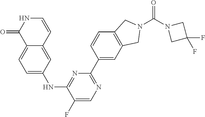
C12=CC=C(NC3=NC(C4=CC5=C(C=C4)CN(C(N4CC(F)(F)C4)=O)C5)=NC=C3F)C=C1C=CNC2=O
